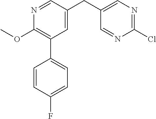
C1(Cl)=NC=C(CC2=CC(C3=CC=C(F)C=C3)=C(OC)N=C2)C=N1
